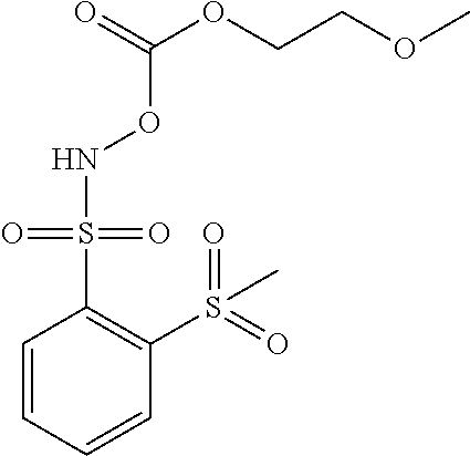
N(OC(=O)OCCOC)S(C1=C(S(=O)(=O)C)C=CC=C1)(=O)=O
